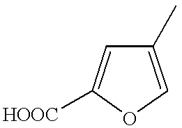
C1(C)=COC([HOOC])=C1
